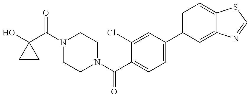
OC1(C(N2CCN(C(C3=CC=C(C4=CC=C5C(=C4)N=CS5)C=C3Cl)=O)CC2)=O)CC1
